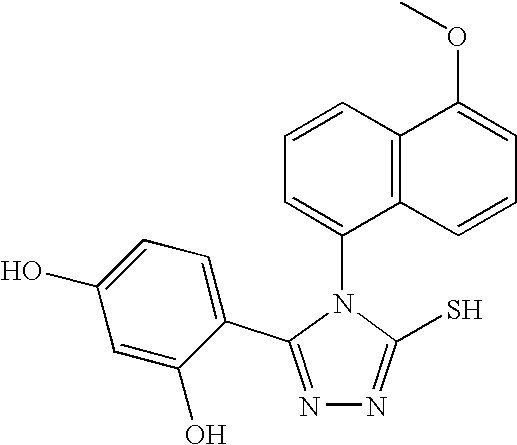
N1=C(C2=CC=C(O)C=C2O)N(C2=CC=CC3=C2C=CC=C3OC)C(S)=N1
